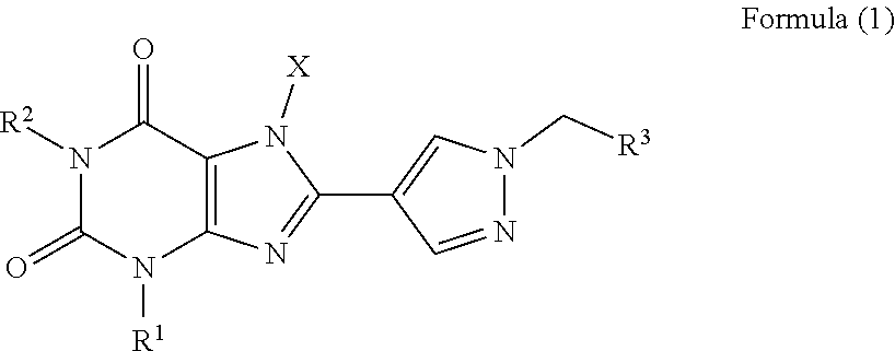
N1([R2])C(=O)N([R1])C2=C(C1=O)N([X])C(C1=CN(C[R3])N=C1)=N2
